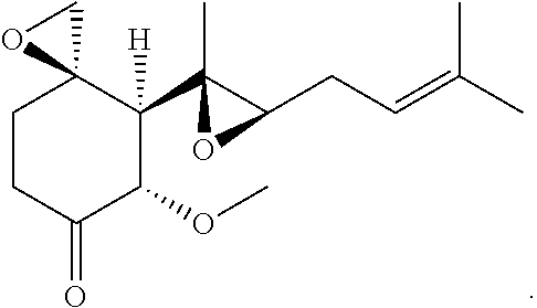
C1CC(=O)C(OC)C([H])(C2(C)C(CC=C(C)C)O2)C12CO2
